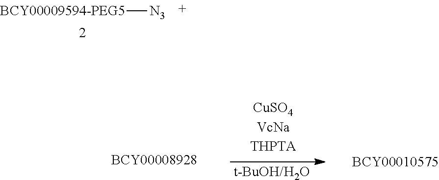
[BCY00009594-PEG5][N3].[t-BuOH/H2O]
